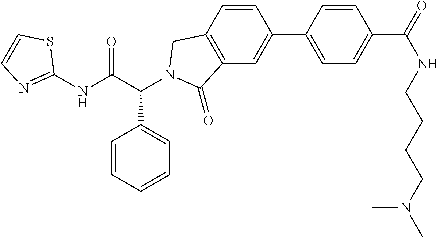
C1(NC(C(C2=CC=CC=C2)N2CC3=C(C=C(C4=CC=C(C(NCCCCN(C)C)=O)C=C4)C=C3)C2=O)=O)=NC=CS1
